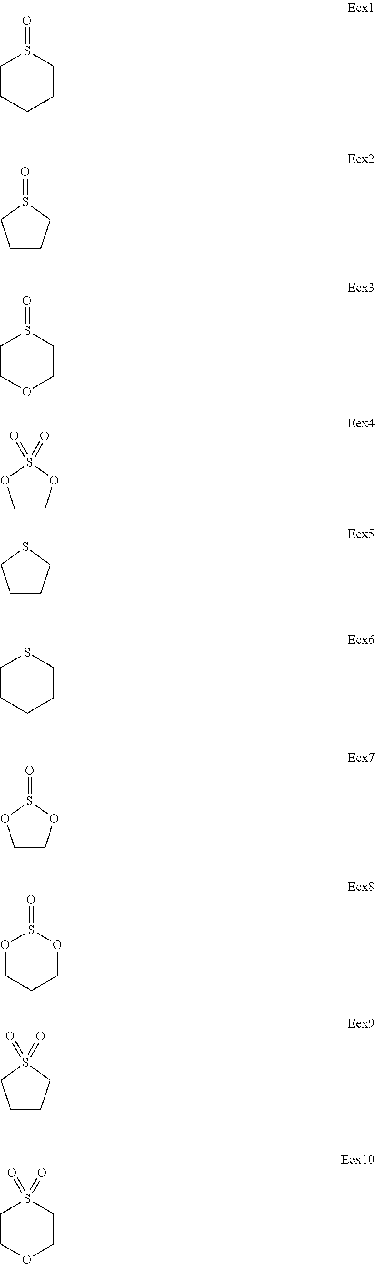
C1CCCCS1=O.S1(=O)CCCC1.C1COCCS1=O.S1(=O)(=O)OCCO1.S1CCCC1.C1CCCCS1.S1(=O)OCCO1.O1CCCOS1=O.S1(=O)(=O)CCCC1.C1COCCS1(=O)=O
